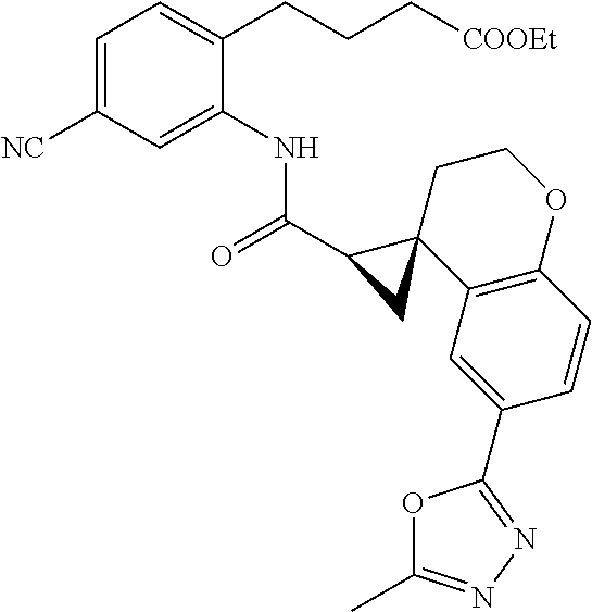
C1=C([NC])C=C(NC(=O)C2C3(C4=C(C=CC(C5=NN=C(C)O5)=C4)OCC3)C2)C(CCC[COOEt])=C1
